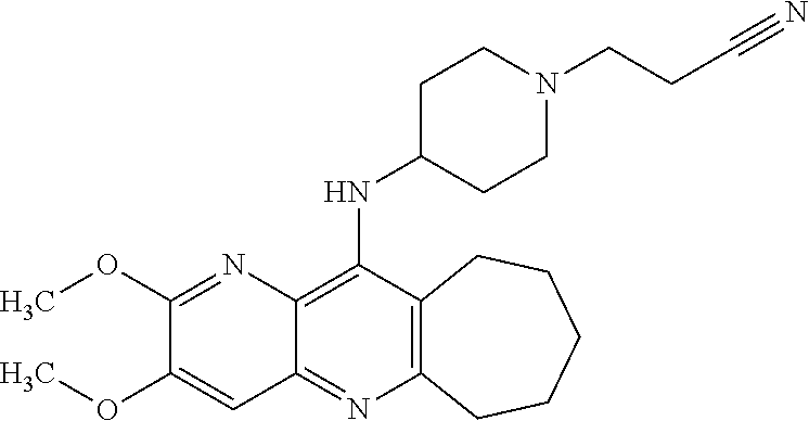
C12=C(C(NC3CCN(CCC#N)CC3)=C3C(=N1)C=C(OC)C(OC)=N3)CCCCC2
